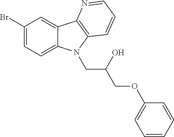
C1(Br)=CC=C2C(=C1)C1=C(N2CC(COC2=CC=CC=C2)O)C=CC=N1
